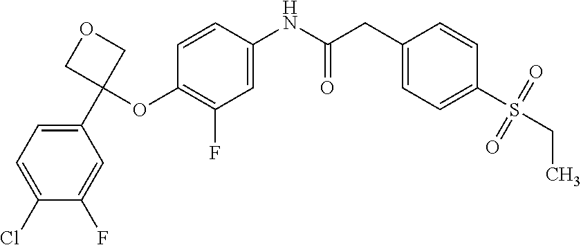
C1=C(NC(CC2=CC=C(S(CC)(=O)=O)C=C2)=O)C=CC(OC2(C3=CC=C(Cl)C(F)=C3)COC2)=C1F
